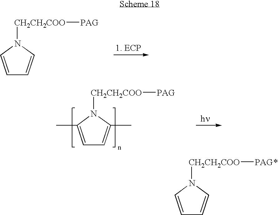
C1=CN([CH2CH2COO][PAG])C=C1.C1=C(C)N([CH2CH2COO][PAG])C(C)=C1.C1=CN([CH2CH2COO][PAG*])C=C1
